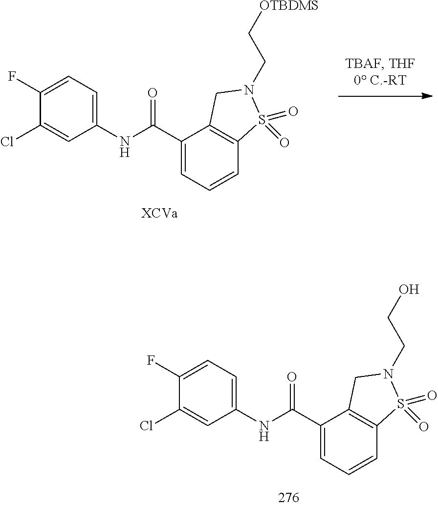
C1(Cl)=CC(NC(C2=CC=CC3=C2CN(CCO)S3(=O)=O)=O)=CC=C1F.C1(Cl)=CC(NC(C2=CC=CC3=C2CN(CC[OTBDMS])S3(=O)=O)=O)=CC=C1F
